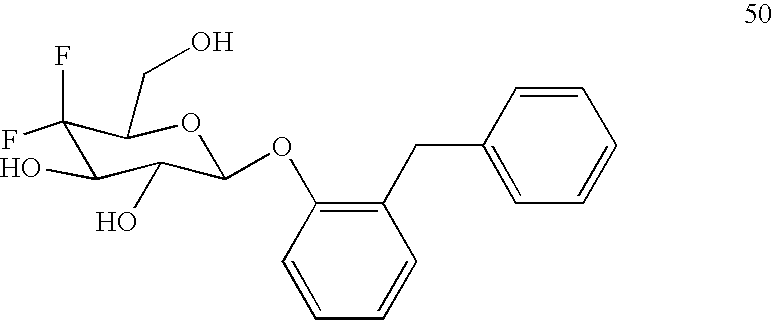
C1(F)(F)C(O)C(O)C(OC2=C(CC3=CC=CC=C3)C=CC=C2)OC1CO
